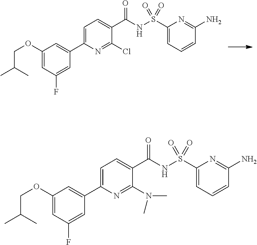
C1=C(C2=CC(OCC(C)C)=CC(F)=C2)N=C(Cl)C(C(NS(C2=CC=CC(N)=N2)(=O)=O)=O)=C1.C1=C(C2=CC(OCC(C)C)=CC(F)=C2)N=C(N(C)C)C(C(NS(C2=CC=CC(N)=N2)(=O)=O)=O)=C1
